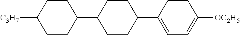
C1(C2CCC(C3=CC=C([OC2H5])C=C3)CC2)CCC([C3H7])CC1
